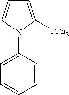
C1=C(N2C([PPh2])=CC=C2)C=CC=C1
